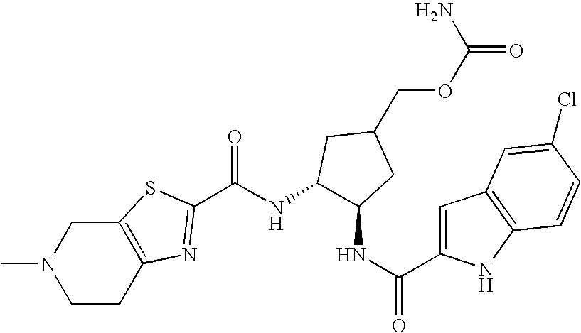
N1(C)CCC2=C(C1)SC(C(NC1C(NC(=O)C3=CC4=C(N3)C=CC(Cl)=C4)CC(COC(=O)N)C1)=O)=N2
